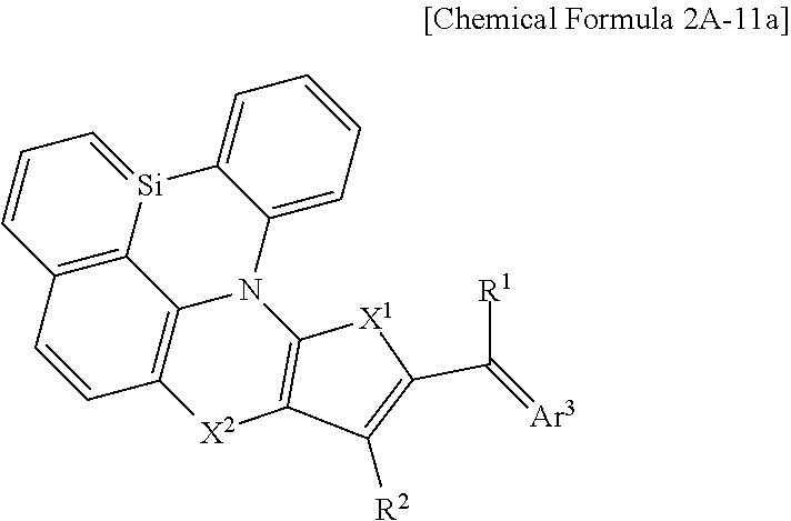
C12=C3C=CC4=C1N(C1=CC=CC=C1[Si]2=CC=C3)C1=C([X2]4)C([R2])=C(C([R1])=[Ar3])[X1]1
